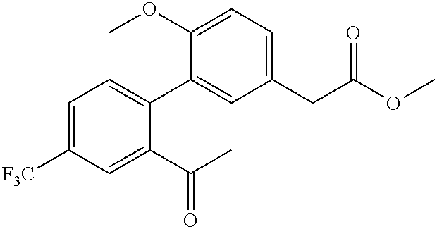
C1(OC)=CC=C(CC(OC)=O)C=C1C1=CC=C([F3C])C=C1C(C)=O
